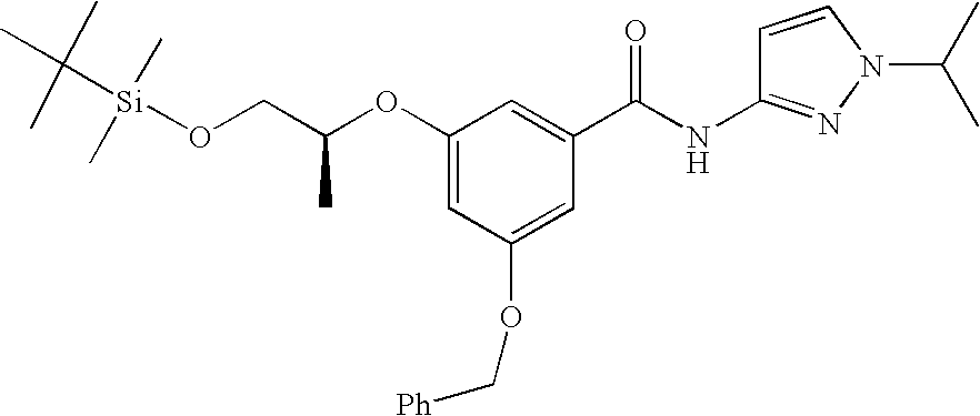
O(C1=CC(OC[Ph])=CC(C(NC2=NN(C(C)C)C=C2)=O)=C1)C(CO[Si](C(C)(C)C)(C)C)C
